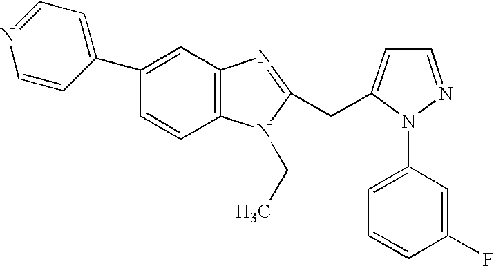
C1(C2=CC3=C(C=C2)N(CC)C(CC2=CC=NN2C2=CC=CC(F)=C2)=N3)=CC=NC=C1
